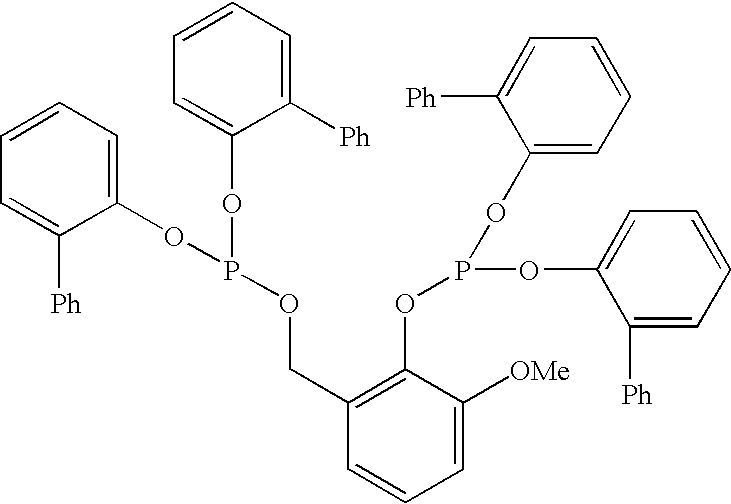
C1=CC=C(OP(OC2=CC=CC=C2[Ph])OCC2=C(OP(OC3=CC=CC=C3[Ph])OC3=CC=CC=C3[Ph])C([OMe])=CC=C2)C([Ph])=C1
